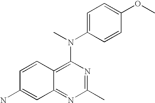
C12=NC(C)=NC(N(C3=CC=C(OC)C=C3)C)=C1C=CC(N)=C2
